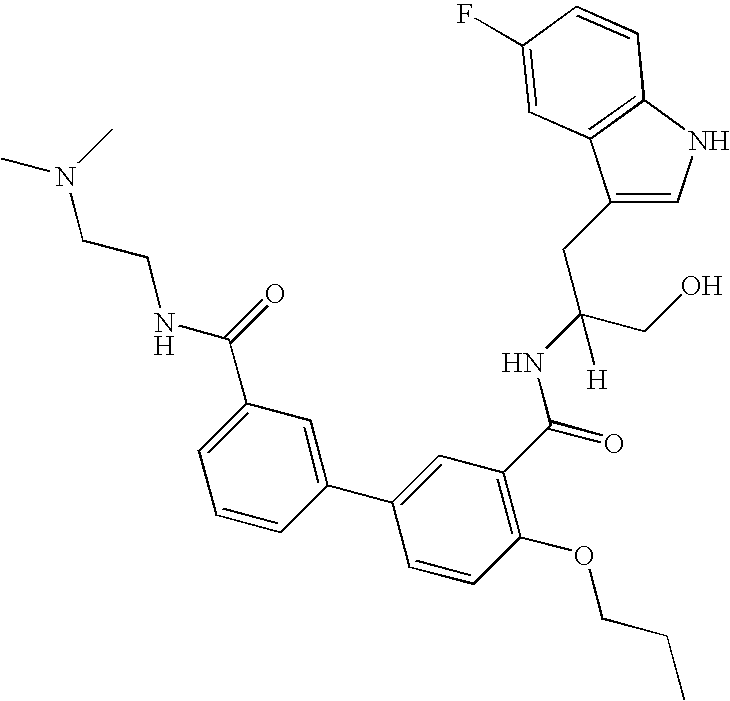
C1=C(CC(CO)(NC(C2=C(OCCC)C=CC(C3=CC(C(=O)NCCN(C)C)=CC=C3)=C2)=O)[H])C2=C(N1)C=CC(F)=C2
